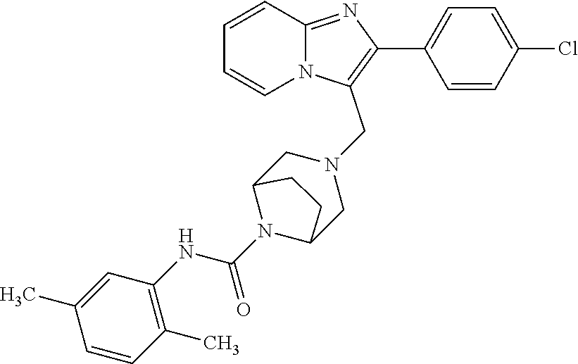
C1=CC=CN2C1=NC(C1=CC=C(Cl)C=C1)=C2CN1CC2N(C(NC3=C(C)C=CC(C)=C3)=O)C(C1)CC2
